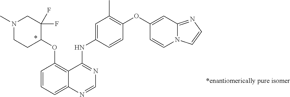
N1(C)CCC(OC2=C3C(=CC=C2)N=CN=C3NC2=CC(C)=C(OC3=CC4=NC=CN4C=C3)C=C2)C(F)(F)C1
